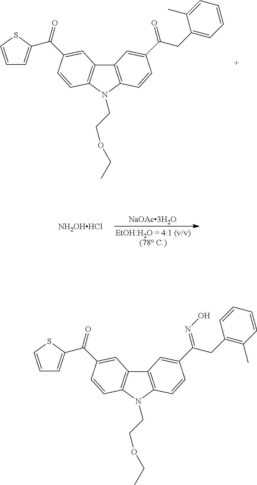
C12=C(N(CCOCC)C3=C1C=C(C(=O)C1=CC=CS1)C=C3)C=CC(C(CC1=CC=CC=C1C)=O)=C2.[NH2OHHCl].C12=C(N(CCOCC)C3=C1C=C(C(=O)C1=CC=CS1)C=C3)C=CC(C(CC1=C(C)C=CC=C1)=NO)=C2
